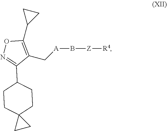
C1(C[A]B[Z][R4])=C(C2CC2)ON=C1C1CCC2(CC1)CC2
